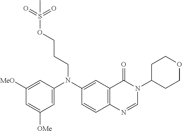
C1([MeO])=CC(N(C2=CC3=C(C=C2)N=CN(C2CCOCC2)C3=O)CCCOS(=O)(=O)C)=CC([OMe])=C1
